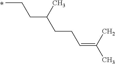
C(C(CCC)C)CC=C(C)C
